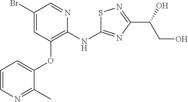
C1(Br)=CC(OC2=CC=CN=C2C)=C(NC2=NC(C(O)CO)=NS2)N=C1
